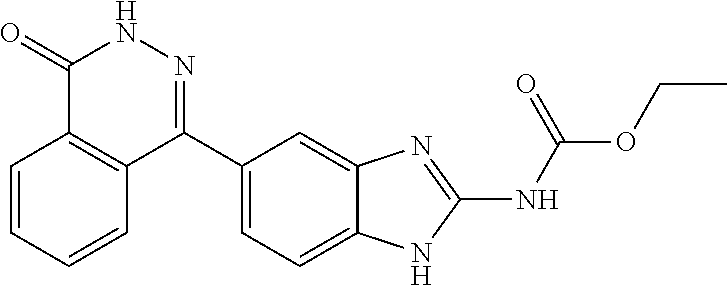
O(CC)C(=O)NC1=NC2=CC(C3=NNC(=O)C4=C3C=CC=C4)=CC=C2N1
